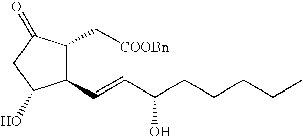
C1(C=CC(CCCCC)O)C(C[COOBn])C(=O)CC1O
